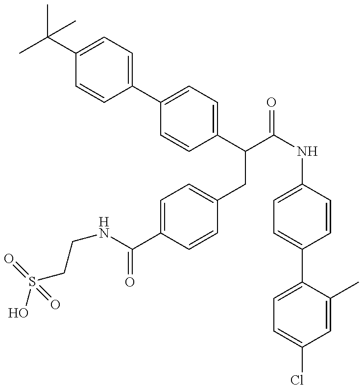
OS(CCNC(=O)C1=CC=C(CC(C2=CC=C(C3=CC=C(C(C)(C)C)C=C3)C=C2)C(=O)NC2=CC=C(C3=CC=C(Cl)C=C3C)C=C2)C=C1)(=O)=O
